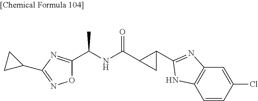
O1C(C(NC(=O)C2C(C3=NC4=C(C=CC(Cl)=C4)N3)C2)C)=NC(C2CC2)=N1
